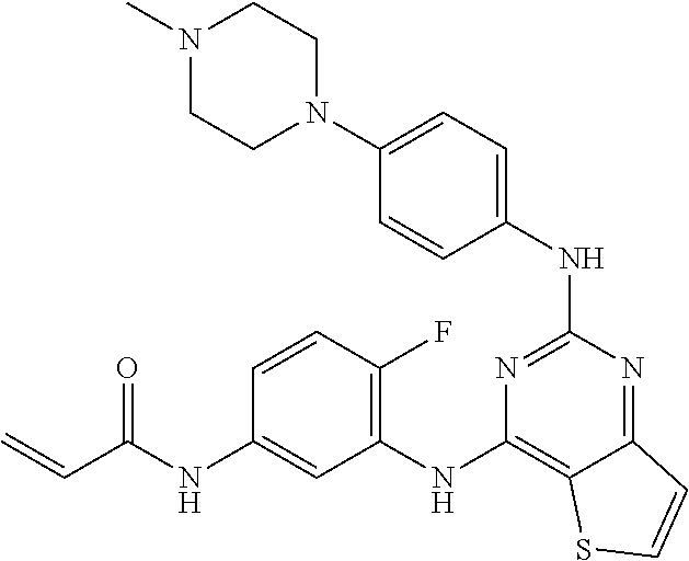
N1=C(NC2=CC=C(N3CCN(C)CC3)C=C2)N=C2C(=C1NC1=C(F)C=CC(NC(C=C)=O)=C1)SC=C2
